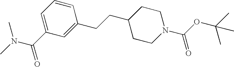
C1=C(C(N(C)C)=O)C=C(CCC2CCN(C(OC(C)(C)C)=O)CC2)C=C1
